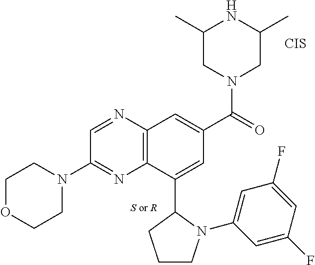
C1OCCN(C2=NC3=C(N=C2)C=C(C(=O)N2CC(C)NC(C)C2)C=C3C2N(C3=CC(F)=CC(F)=C3)CCC2)C1.[CIS]
